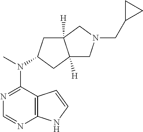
C12=C(N=CN=C1N(C)C1CC3([H])CN(CC4CC4)CC3([H])C1)NC=C2
